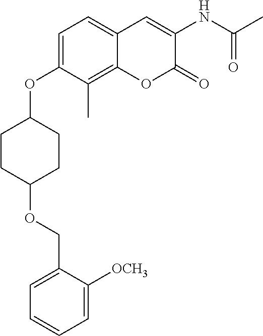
C1=C(OC2CCC(OCC3=CC=CC=C3[OCH3])CC2)C(C)=C2C(=C1)C=C(NC(C)=O)C(=O)O2
